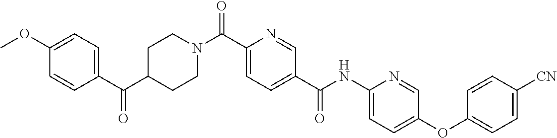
N(C(C1=CC=C(C(=O)N2CCC(C(C3=CC=C(OC)C=C3)=O)CC2)N=C1)=O)C1=CC=C(OC2=CC=C([CN])C=C2)C=N1
